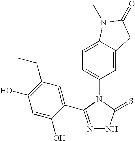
N1=C(C2=CC(CC)=C(O)C=C2O)N(C2=CC=C3C(=C2)CC(=O)N3C)C(=S)N1
